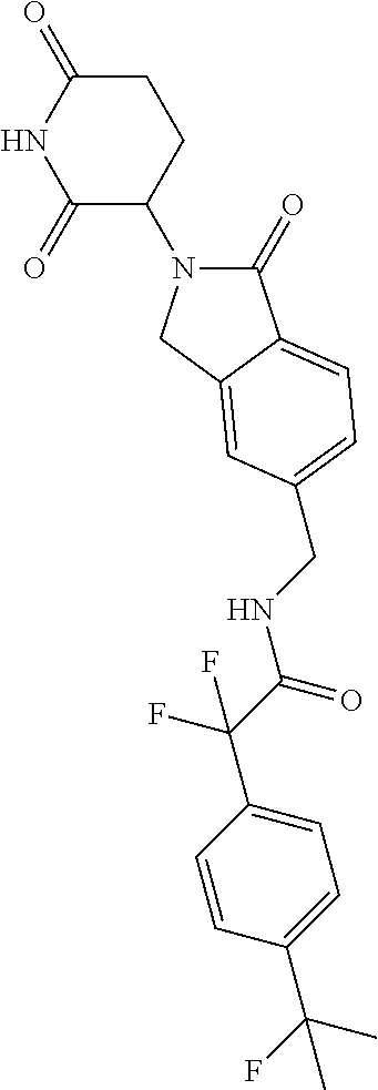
C1(=O)N(C2CCC(=O)NC2=O)CC2=CC(CNC(C(F)(F)C3=CC=C(C(F)(C)C)C=C3)=O)=CC=C12
